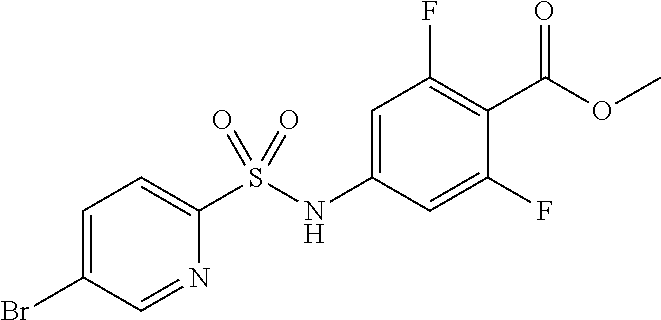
C1=C(Br)C=NC(S(NC2=CC(F)=C(C(OC)=O)C(F)=C2)(=O)=O)=C1
